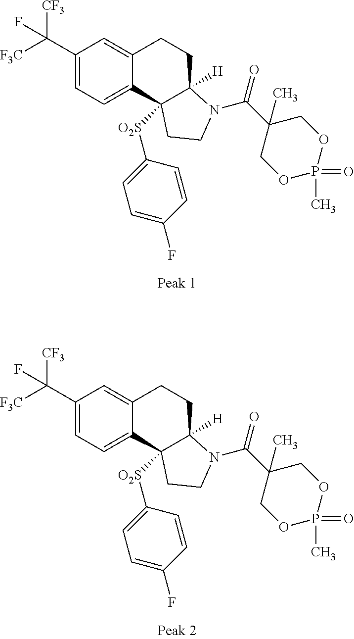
C1(C([F3C])([CF3])F)=CC=C2C(=C1)CCC1([H])C2([O2S]C2=CC=C(F)C=C2)CCN1C(C1(C)COP(C)(=O)OC1)=O.C1(C([F3C])([CF3])F)=CC=C2C(=C1)CCC1([H])C2([O2S]C2=CC=C(F)C=C2)CCN1C(C1(C)COP(C)(=O)OC1)=O
